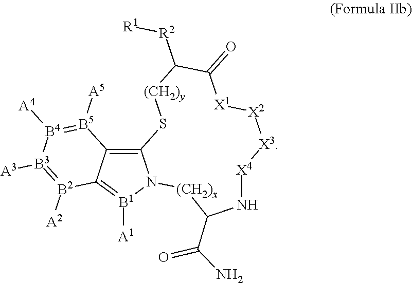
C12=C3N([B1]([A1])=C1[B2]([A2])=[B3]([A3])[B4]([A4])=[B5]2[A5])[(CH2)x]C(C(=O)N)N[X4][X3][X2][X1]C(=O)C([R2][R1])[(CH2)y]S3
